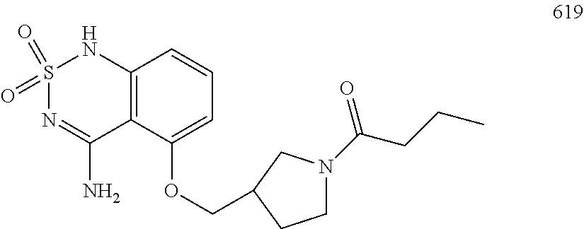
S1(=O)(=O)N=C(N)C2=C(N1)C=CC=C2OCC1CN(C(CCC)=O)CC1
